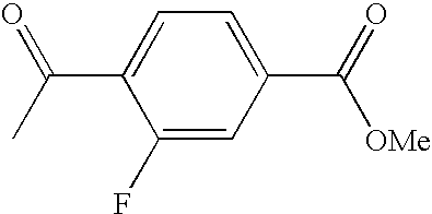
C1(F)=CC(C(=O)[OMe])=CC=C1C(C)=O
